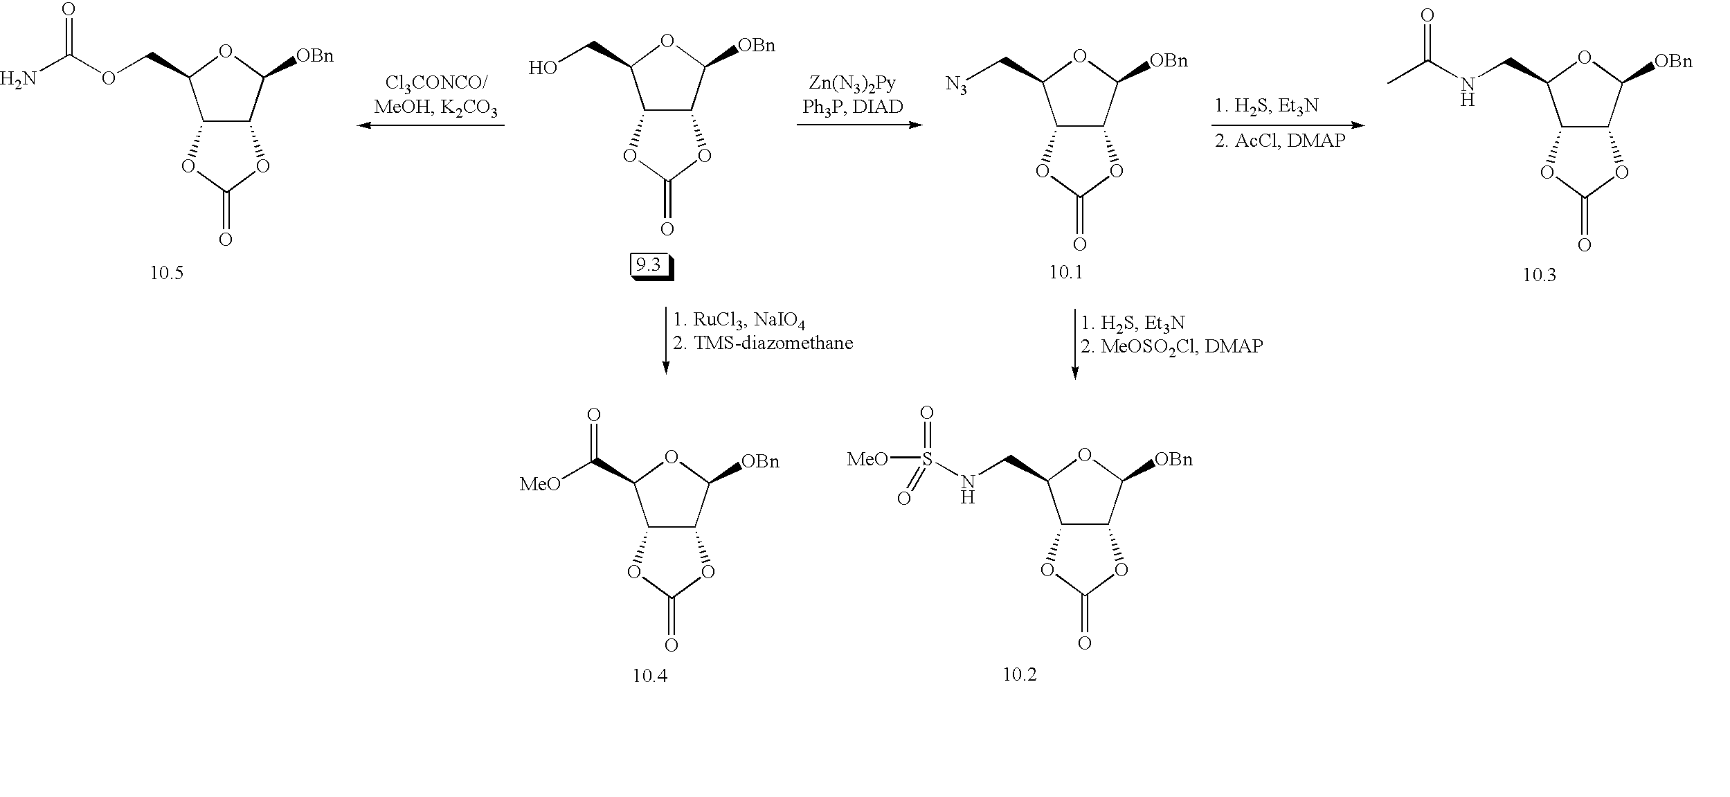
C12C(C([OBn])OC1COC(N)=O)OC(=O)O2.C12C(C([OBn])OC1CO)OC(=O)O2.C12C(C([OBn])OC1C[N3])OC(=O)O2.C12C(C([OBn])OC1CNC(C)=O)OC(=O)O2.C12C(C([OBn])OC1C([MeO])=O)OC(=O)O2.C12C(C([OBn])OC1CNS([MeO])(=O)=O)OC(=O)O2
